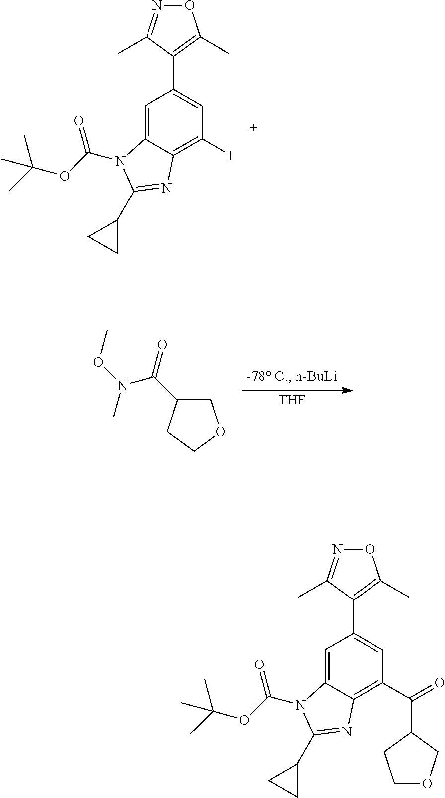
C12=CC(C3=C(C)ON=C3C)=CC(I)=C1N=C(C1CC1)N2C(=O)OC(C)(C)C.[THF].C1C(C(=O)N(OC)C)CCO1.C12=CC(C3=C(C)ON=C3C)=CC(C(=O)C3CCOC3)=C1N=C(C1CC1)N2C(=O)OC(C)(C)C
